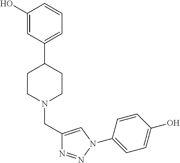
C1(O)=CC(C2CCN(CC3=CN(C4=CC=C(O)C=C4)N=N3)CC2)=CC=C1
